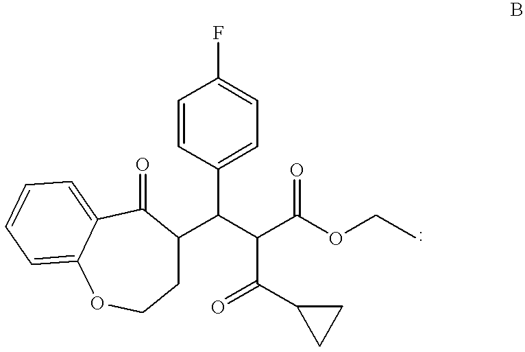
C1=CC(C(C2CCOC3=CC=CC=C3C2=O)C(C(=O)C2CC2)C(OCC)=O)=CC=C1F
